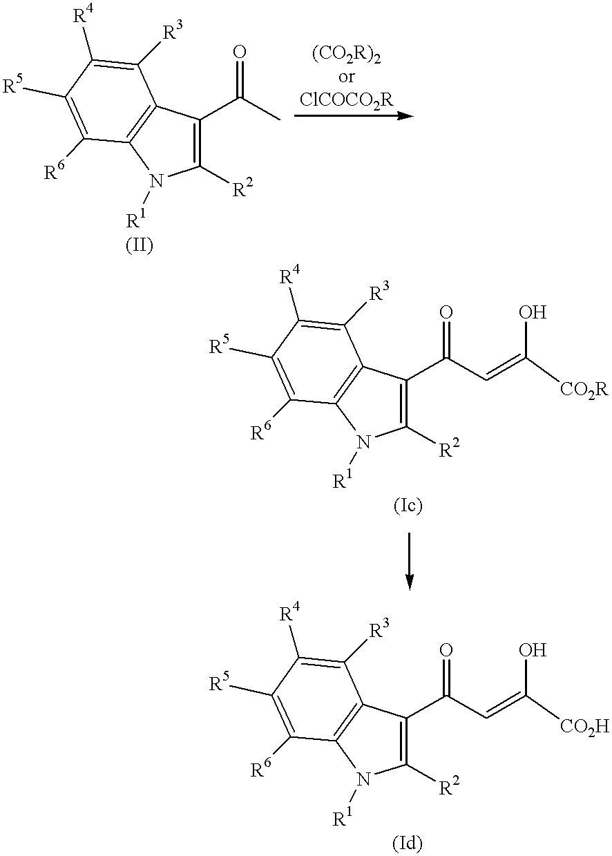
C1(C(C)=O)=C([R2])N([R1])C2=C1C([R3])=C([R4])C([R5])=C2[R6].C1(C(C=C([CO2R])O)=O)=C([R2])N([R1])C2=C1C([R3])=C([R4])C([R5])=C2[R6].C1(C(C=C([CO2H])O)=O)=C([R2])N([R1])C2=C1C([R3])=C([R4])C([R5])=C2[R6]
